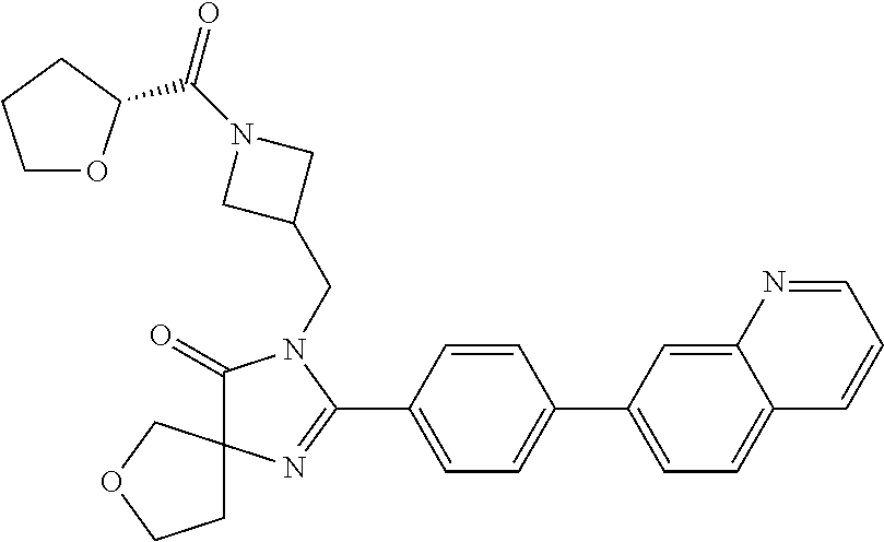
C1(=O)N(CC2CN(C(=O)C3OCCC3)C2)C(C2=CC=C(C3=CC=C4C(=C3)N=CC=C4)C=C2)=NC12CCOC2
